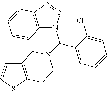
C12=C(SC=C1)CCN(C(C1=CC=CC=C1Cl)N1C3=C(N=N1)C=CC=C3)C2
